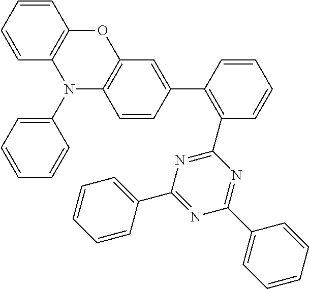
C1(C2=C(C3=NC(C4=CC=CC=C4)=NC(C4=CC=CC=C4)=N3)C=CC=C2)=CC2=C(C=C1)N(C1=CC=CC=C1)C1=C(O2)C=CC=C1
